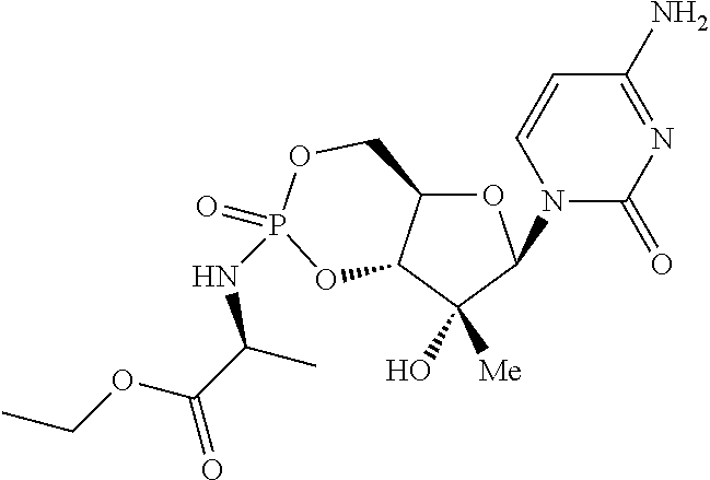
O1C2C(C(O)([Me])C1N1C(=O)N=C(N)C=C1)OP(NC(C(OCC)=O)C)(=O)OC2
